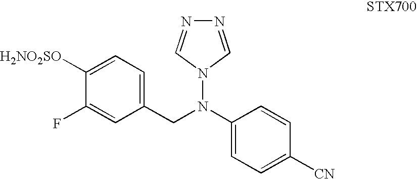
C1=C([CN])C=CC(N(CC2=CC=C([H2NO2SO])C(F)=C2)N2C=NN=C2)=C1
